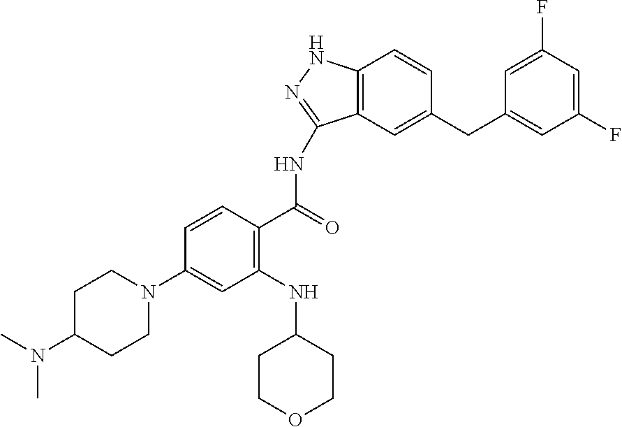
C1C(N(C)C)CCN(C2=CC(NC3CCOCC3)=C(C(NC3=NNC4=C3C=C(CC3=CC(F)=CC(F)=C3)C=C4)=O)C=C2)C1
